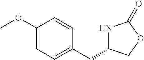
COC1=CC=C(CC2NC(=O)OC2)C=C1
